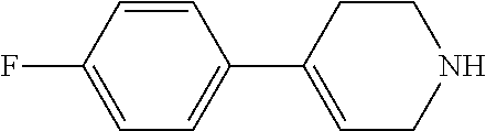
C1=C(F)C=CC(C2=CCNCC2)=C1
